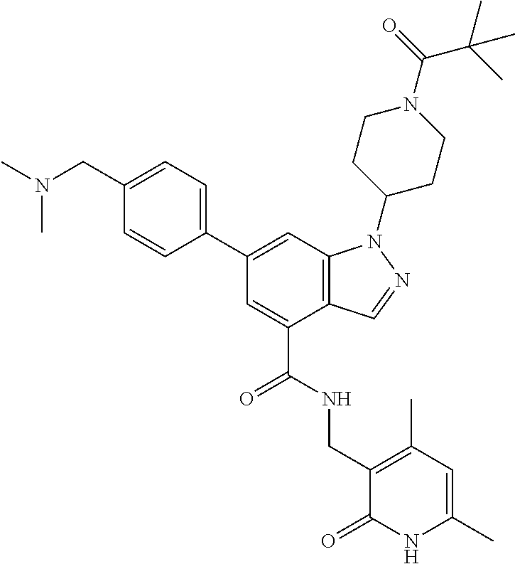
C1(CN(C)C)=CC=C(C2=CC3=C(C(C(NCC4=C(C)C=C(C)NC4=O)=O)=C2)C=NN3C2CCN(C(=O)C(C)(C)C)CC2)C=C1
